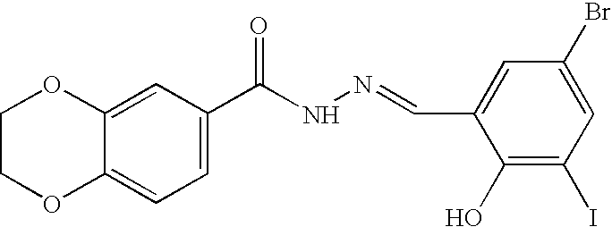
C1=C2C(=CC=C1C(NN=CC1=CC(Br)=CC(I)=C1O)=O)OCCO2
